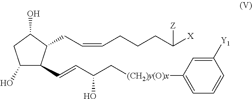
C1(O)CC(O)C(C=CC(C[(CH2)y(O)x]C2=CC=CC([Y1])=C2)O)C1CC=CCCCC([X])[Z]
